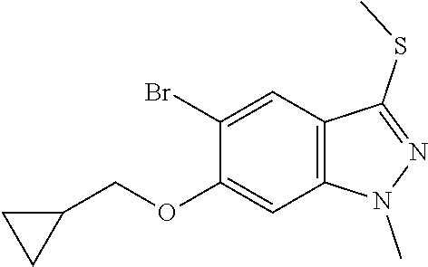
C1(Br)=CC2=C(C=C1OCC1CC1)N(C)N=C2SC
